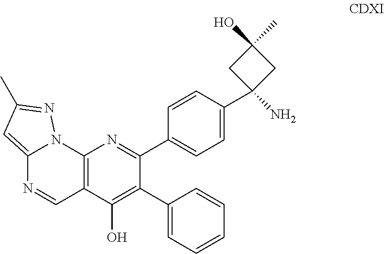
C12=CC(C)=NN1C1=C(C=N2)C(O)=C(C2=CC=CC=C2)C(C2=CC=C(C3(N)CC(C)(O)C3)C=C2)=N1
